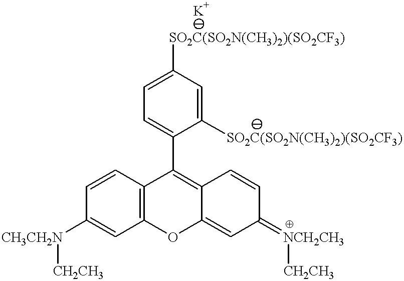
[CH3CH2N](C1=CC2=C(C=C1)C(C1=CC=C([SO2C(SO2N(CH3)2)(SO2CF3)])C=C1[SO2C(SO2N(CH3)2)(SO2CF3)])=C1C(=CC(=[NCH2CH3][CH2CH3])C=C1)O2)[CH2CH3]
